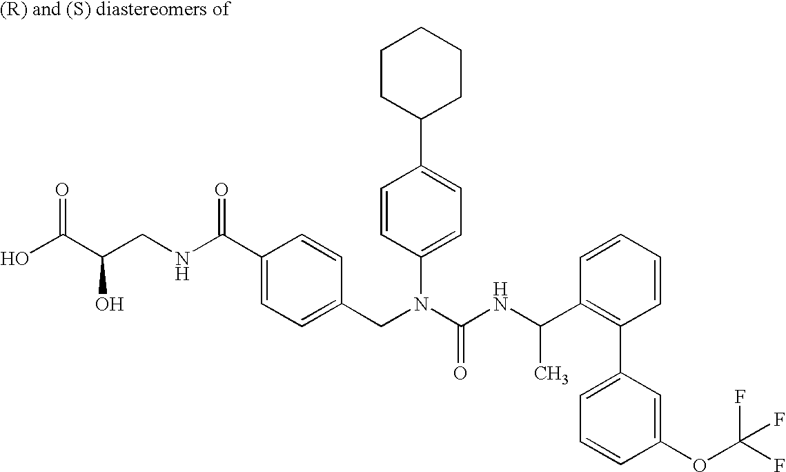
OC(C(CNC(C1=CC=C(CN(C(NC(C2=C(C3=CC=CC(OC(F)(F)F)=C3)C=CC=C2)C)=O)C2=CC=C(C3CCCCC3)C=C2)C=C1)=O)O)=O
